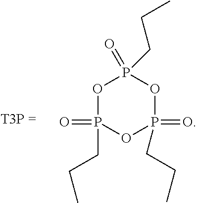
O1P(=O)(CCC)OP(=O)(CCC)OP1(=O)CCC
